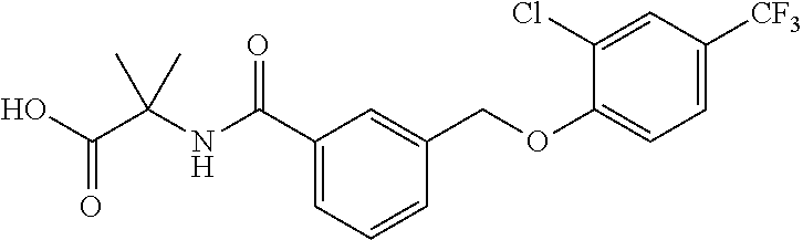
C1(C(NC(C(O)=O)(C)C)=O)=CC=CC(COC2=CC=C([CF3])C=C2Cl)=C1
